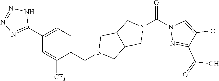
C1(C2=NN=NN2)=CC=C(CN2CC3C(C2)CN(C(N2N=C(C(=O)O)C(Cl)=C2)=O)C3)C([CF3])=C1
